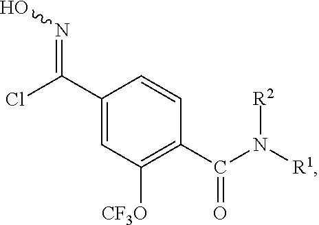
C(C1=CC([CF3O])=C(C(N([R1])[R2])=O)C=C1)(Cl)=NO
